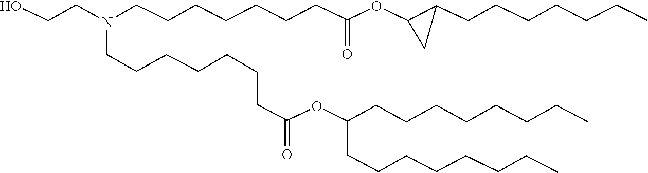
C(CC)CCCCCC(OC(CCCCCCCN(CCCCCCCC(=O)OC1C(CCCCCCC)C1)CCO)=O)CCCCCCCC
